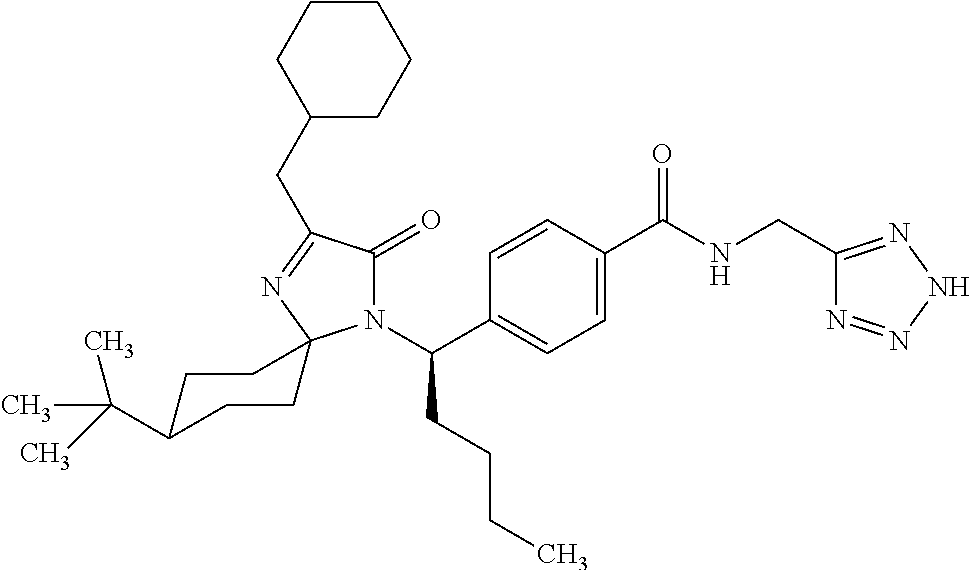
N1(C(C2=CC=C(C(NCC3=NNN=N3)=O)C=C2)CCCC)C(=O)C(CC2CCCCC2)=NC12CCC(C(C)(C)C)CC2
